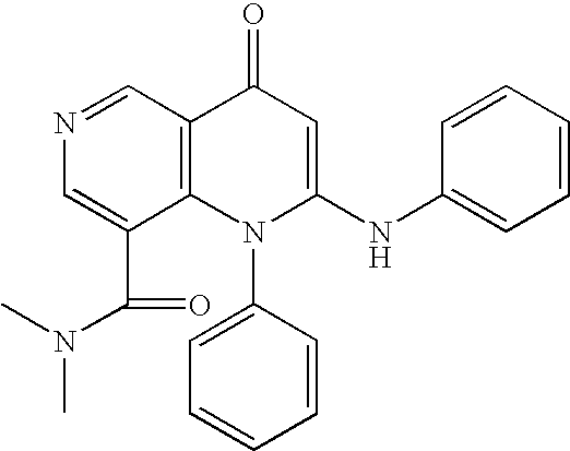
N1=CC2=C(C(C(=O)N(C)C)=C1)N(C1=CC=CC=C1)C(NC1=CC=CC=C1)=CC2=O
